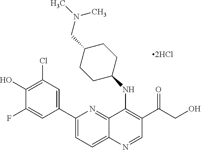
C12=NC(C3=CC(Cl)=C(O)C(F)=C3)=CC=C1N=CC(C(CO)=O)=C2NC1CCC(CN(C)C)CC1
